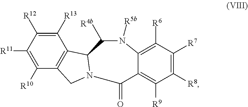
C1([R7])=C([R8])C([R9])=C2C(=C1[R6])N([R5b])C([R4b])C1C3=C(C([R10])=C([R11])C([R12])=C3[R13])CN1C2=O
